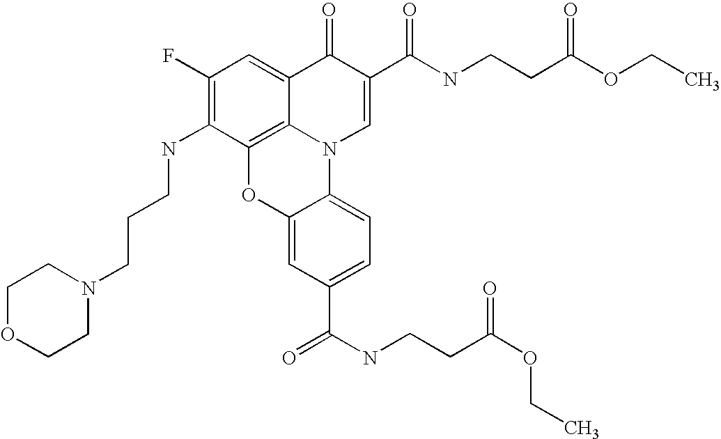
C1(F)=C(NCCCN2CCOCC2)C2=C3C(=C1)C(=O)C(C(NCCC(OCC)=O)=O)=CN3C1=CC=C(C(=O)NCCC(OCC)=O)C=C1O2
